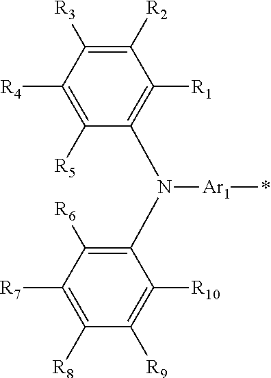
C1([R2])=C([R3])C([R4])=C([R5])C(N(C2=C([R6])C([R7])=C([R8])C([R9])=C2[R10])[Ar1]*)=C1[R1]
